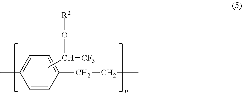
C1=CC(CCC)=CC=C1C.CC([CF3])O[R2]
